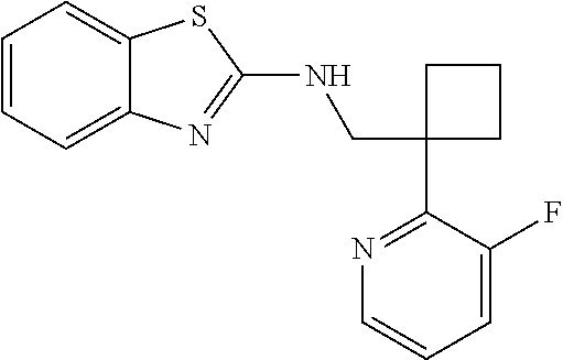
C1(CNC2=NC3=CC=CC=C3S2)(C2=NC=CC=C2F)CCC1
